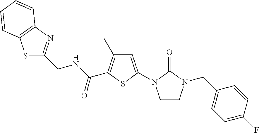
S1C2=C(N=C1CNC(C1=C(C)C=C(N3CCN(CC4=CC=C(F)C=C4)C3=O)S1)=O)C=CC=C2
